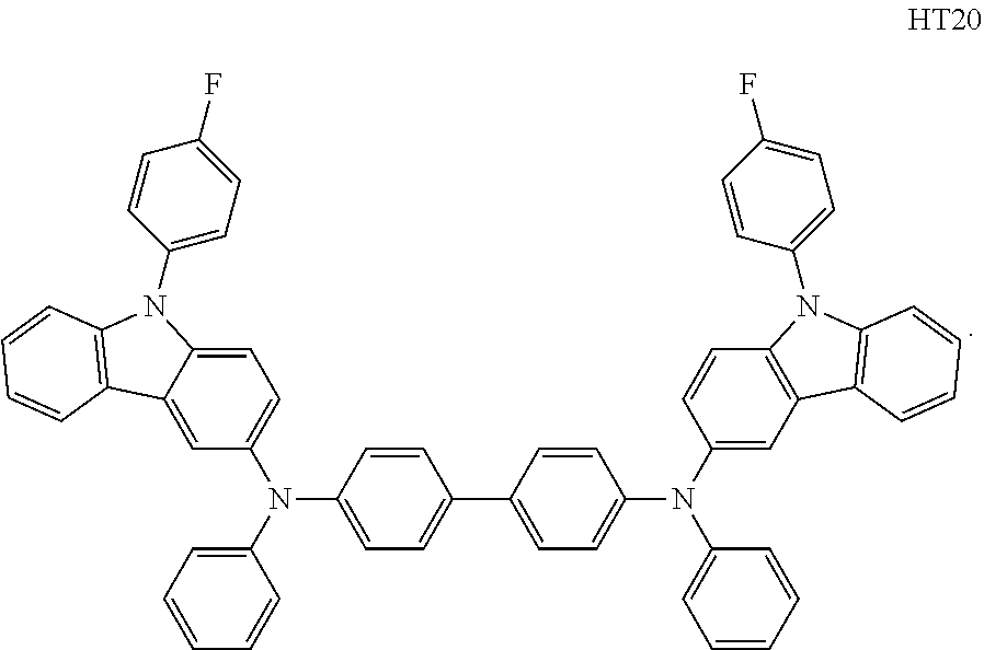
C1(N(C2=CC=C(C3=CC=C(N(C4=CC5=C(C=C4)N(C4=CC=C(F)C=C4)C4=C5C=CC=C4)C4=CC=CC=C4)C=C3)C=C2)C2=CC=CC=C2)=CC=C2C(=C1)C1=C(N2C2=CC=C(F)C=C2)C=CC=C1
